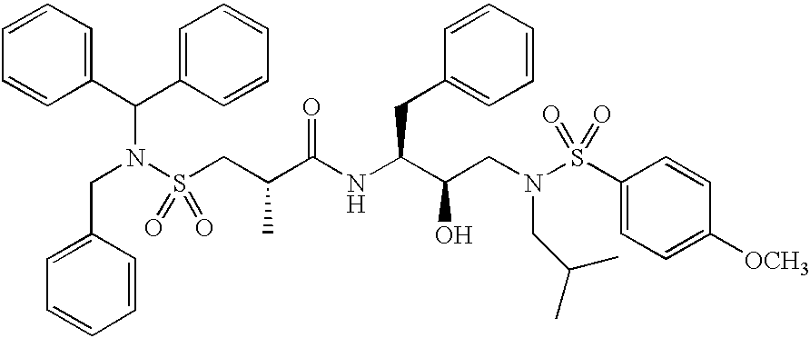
C1=CC=CC(CN(S(CC(C(NC(C(CN(CC(C)C)S(C2=CC=C([OCH3])C=C2)(=O)=O)O)CC2=CC=CC=C2)=O)C)(=O)=O)C(C2=CC=CC=C2)C2=CC=CC=C2)=C1
